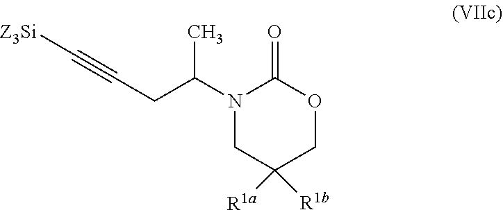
C1(=O)OCC([R1a])([R1b])CN1C(C)CC#C[Z3Si]
